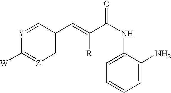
C1=C(C=C([R])C(=O)NC2=CC=CC=C2N)C=[Y]C([W])=[Z]1
